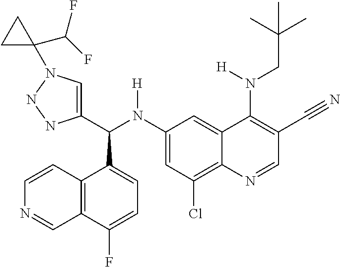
C1(N(C(C2=CN(C3(C(F)F)CC3)NN2)C2=CC=C(F)C3=C2C=CN=C3)[H])=CC(Cl)=C2C(=C1)C(N(CC(C)(C)C)[H])=C(C#N)C=N2
